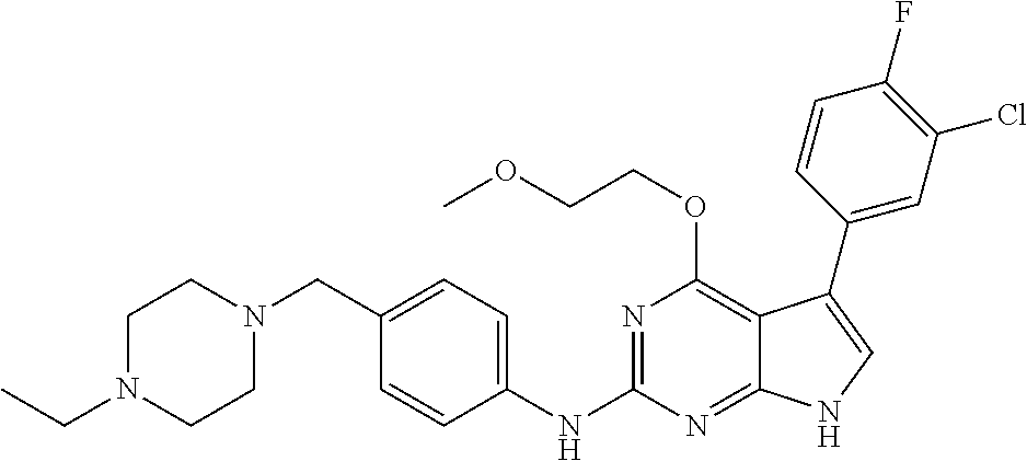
C1N(CC)CCN(CC2=CC=C(NC3=NC(OCCOC)=C4C(=N3)NC=C4C3=CC(Cl)=C(F)C=C3)C=C2)C1
